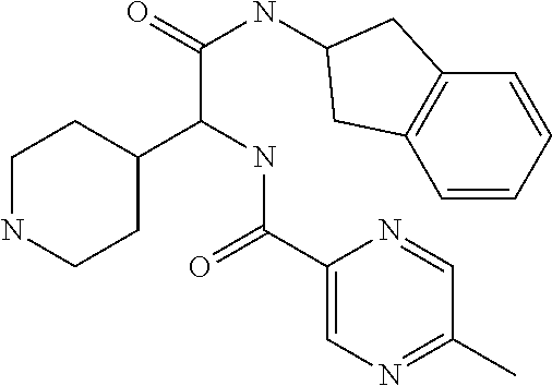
C1NCCC(C(NC(=O)C2=CN=C(C)C=N2)C(NC2CC3=C(C=CC=C3)C2)=O)C1
